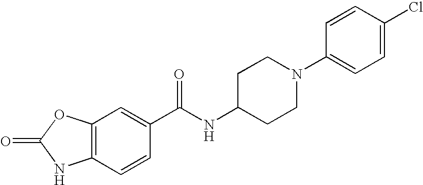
C1=CC2=C(C=C1C(NC1CCN(C3=CC=C(Cl)C=C3)CC1)=O)OC(=O)N2
